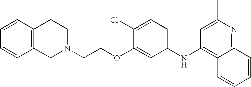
C1N(CCOC2=CC(NC3=C4C(=NC(C)=C3)C=CC=C4)=CC=C2Cl)CCC2=C1C=CC=C2
